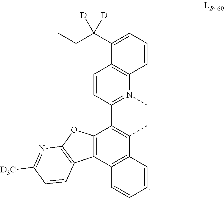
N1(C)=C(C2=C(C)C3=C(C4=C2OC2=C4C=CC([D3C])=N2)C=CC=C3)C=CC2=C1C=CC=C2C(C(C)C)([D])[D]
